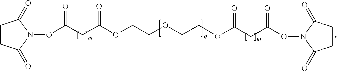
C1CC(=O)N(OC(=O)CC(=O)OCCOCCOC(=O)CC(=O)ON2C(=O)CCC2=O)C1=O
